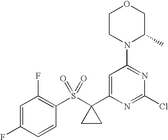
C1=C(F)C=CC(S(C2(C3=CC(N4C(C)COCC4)=NC(Cl)=N3)CC2)(=O)=O)=C1F
